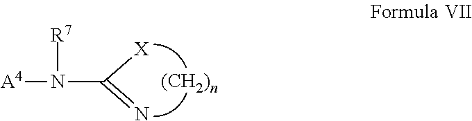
N(C([X])=N)([R7])[A4]
